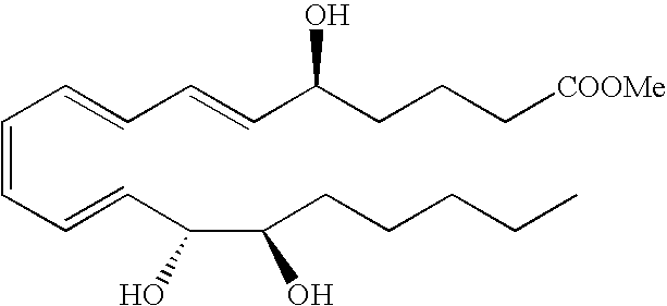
C(=CC=CC=CC(CCC[COOMe])O)C=CC(C(CCCCC)O)O
